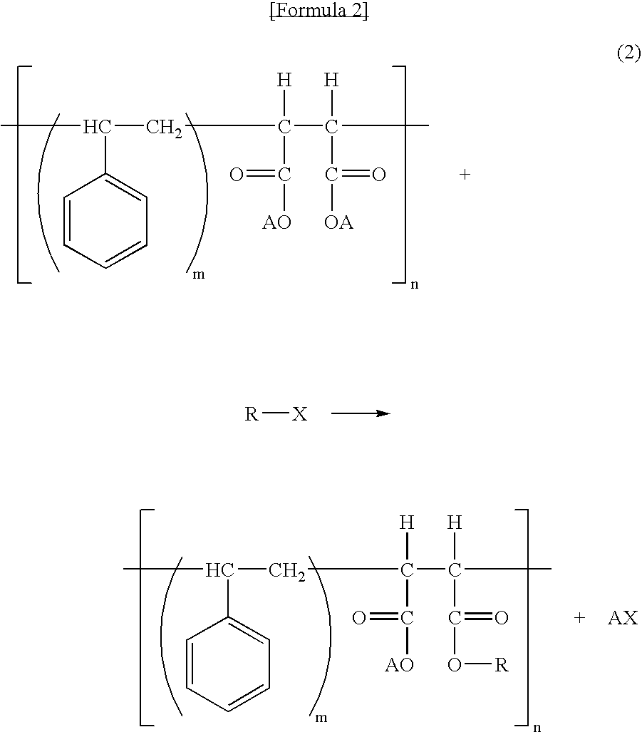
CC(CC(C(C)([H])C(=O)[OA])([H])C(=O)[AO])C1=CC=CC=C1.[R][X].CC(CC(C(C)([H])C(=O)O[R])([H])C(=O)[AO])C1=CC=CC=C1
